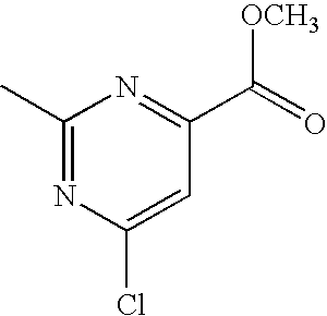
C1(C)=NC(Cl)=CC(C(=O)[OCH3])=N1
